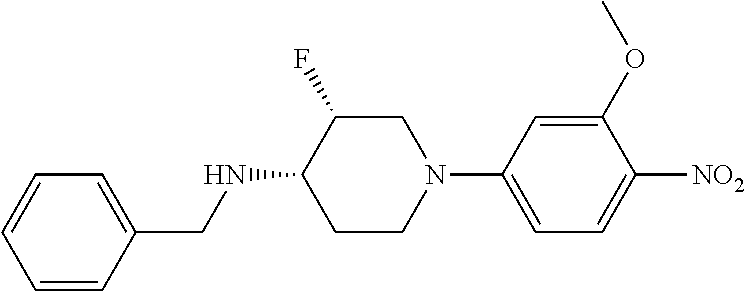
C1=CC(CNC2CCN(C3=CC=C([NO2])C(OC)=C3)CC2F)=CC=C1
